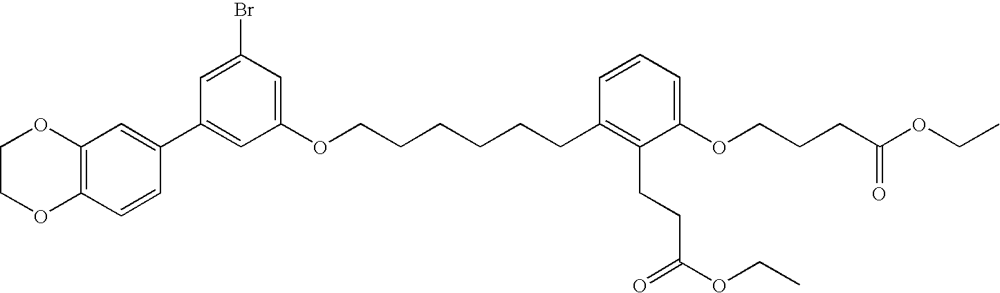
BrC1=CC(C2=CC3=C(C=C2)OCCO3)=CC(OCCCCCCC2=C(CCC(OCC)=O)C(OCCCC(OCC)=O)=CC=C2)=C1
